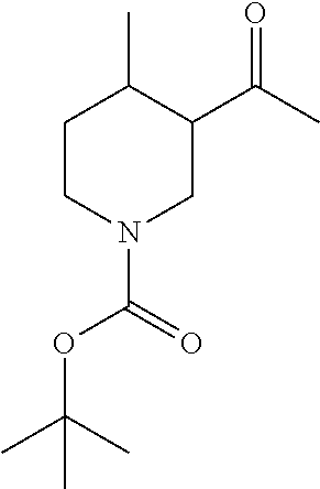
C1CN(C(OC(C)(C)C)=O)CC(C(C)=O)C1C
